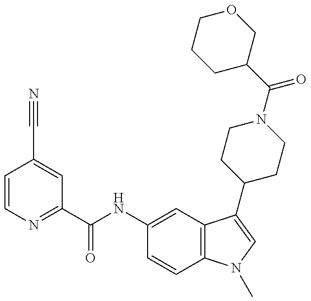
C1=CN=C(C(NC2=CC3=C(C=C2)N(C)C=C3C2CCN(C(=O)C3COCCC3)CC2)=O)C=C1C#N
